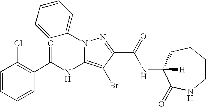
C1=CC=CC(C(NC2=C(Br)C(C(=O)NC3([H])CCCCNC3=O)=NN2C2=CC=CC=C2)=O)=C1Cl
